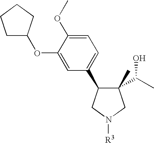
C1(C)(C(C)O)C(C2=CC=C(OC)C(OC3CCCC3)=C2)CN([R3])C1
